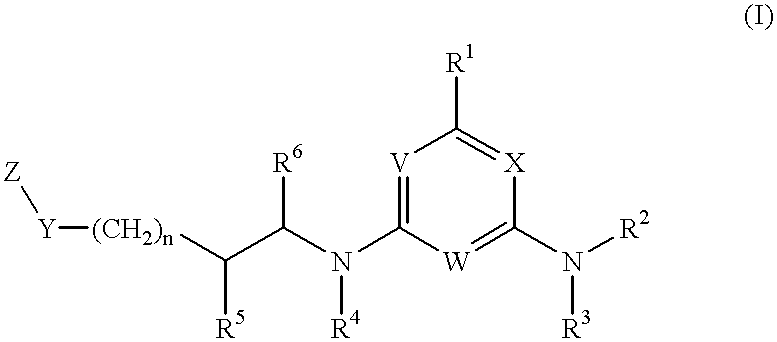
N(C1=[V]C([R1])=[X]C(N([R2])[R3])=[W]1)(C(C([(CH2)n][Y][Z])[R5])[R6])[R4]
